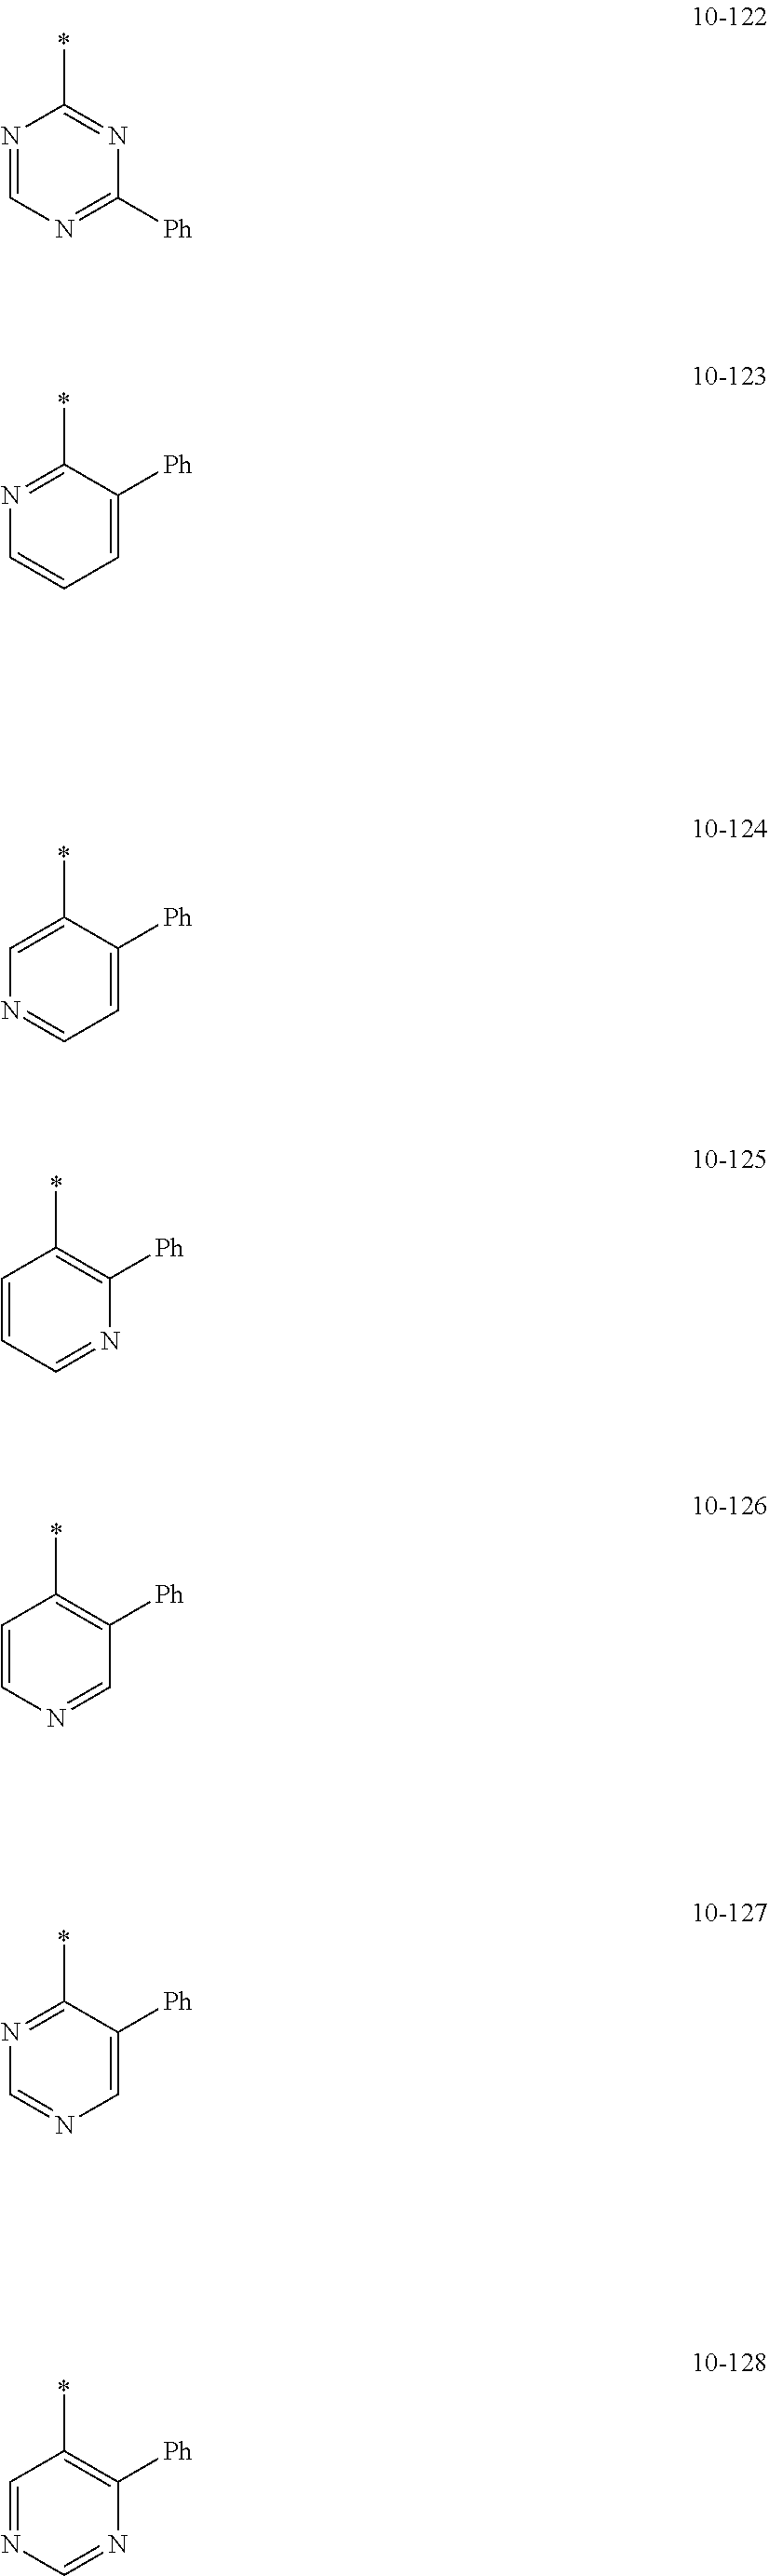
N1=CN=C([Ph])N=C1*.N1=C(*)C([Ph])=CC=C1.C1=C(*)C([Ph])=CC=N1.C1=CC=NC([Ph])=C1*.C1=CN=CC([Ph])=C1*.N1=C(*)C([Ph])=CN=C1.C1=NC=NC([Ph])=C1*
